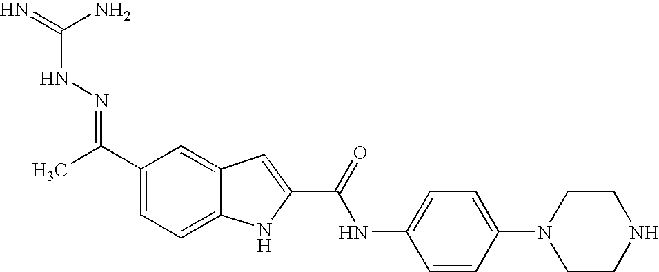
C1(C(C)=NNC(=N)N)=CC=C2C(=C1)C=C(C(=O)NC1=CC=C(N3CCNCC3)C=C1)N2
